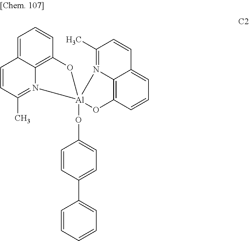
C1=C2C3=C(C=C1)O[Al]1(OC4=CC=C(C5=CC=CC=C5)C=C4)(N3=C(C)C=C2)N2=C(C)C=CC3=CC=CC(=C32)O1
